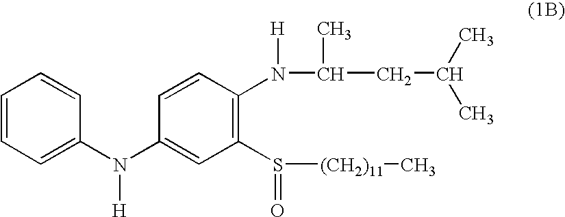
C1=CC=C(N(C2=CC(S([(CH2)11]C)=O)=C(N(C(C)CC(C)C)[H])C=C2)[H])C=C1
